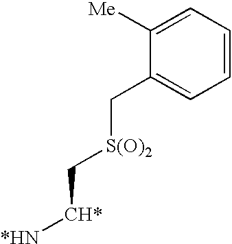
C1([Me])=CC=CC=C1C[S(O)2]C[CH*][*HN]
